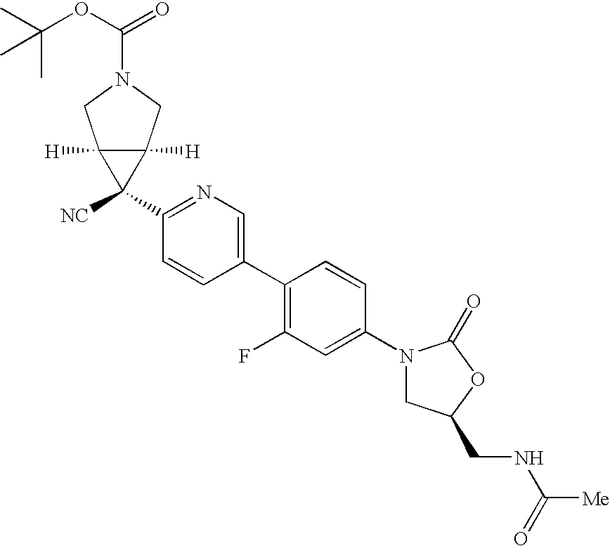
C1(N2CC(CNC([Me])=O)OC2=O)=CC(F)=C(C2=CN=C(C3([NC])C4([H])C3([H])CN(C(OC(C)(C)C)=O)C4)C=C2)C=C1
